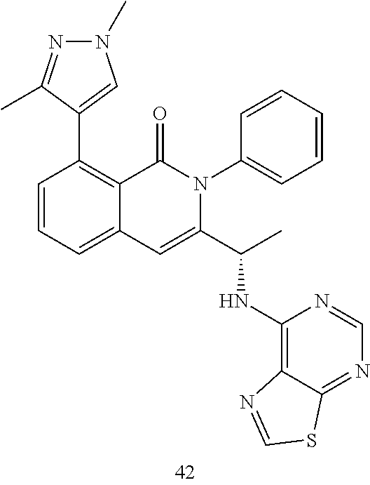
C1(C2=C3C(=CC=C2)C=C(C(C)NC2=C4C(=NC=N2)SC=N4)N(C2=CC=CC=C2)C3=O)=CN(C)N=C1C
